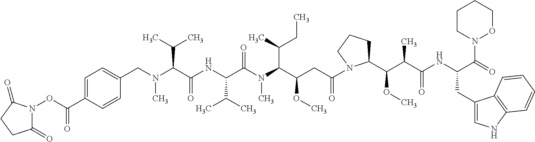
CN(CC1=CC=C(C(ON2C(=O)CCC2=O)=O)C=C1)C(C(NC(C(N(C(C(CC(=O)N1C(C(OC)C(C)C(=O)NC(CC2=CNC3=C2C=CC=C3)C(=O)N2OCCCC2)CCC1)OC)C(C)CC)C)=O)C(C)C)=O)C(C)C
